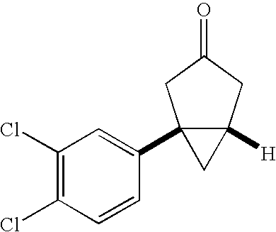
C1(Cl)=C(Cl)C=CC(C23CC2([H])CC(=O)C3)=C1
